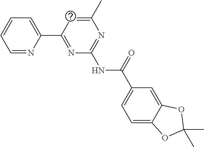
C1=NC(C2=NC(NC(C3=CC=C4C(=C3)OC(C)(C)O4)=O)=NC(C)=C2)=CC=C1
